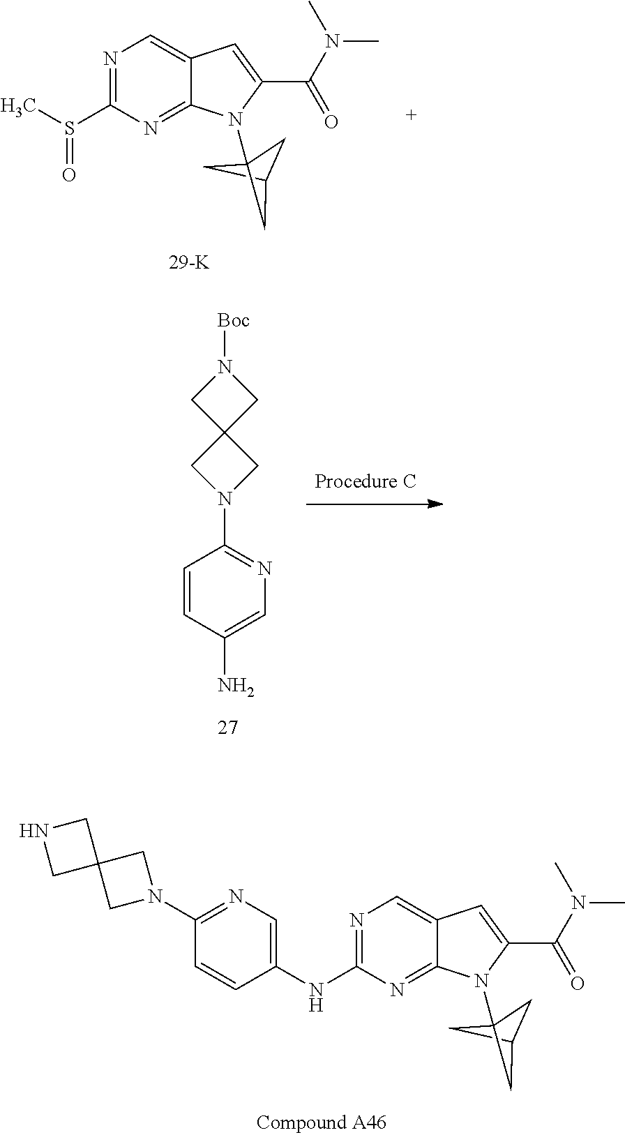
N1=C(S(C)=O)N=C2C(=C1)C=C(C(N(C)C)=O)N2C12CC(C1)C2.C1=C(NC2=NC=C3C(=N2)N(C24CC(C2)C4)C(C(N(C)C)=O)=C3)C=CC(N2CC3(C2)CNC3)=N1.C1=C(N)C=CC(N2CC3(C2)CN([Boc])C3)=N1
